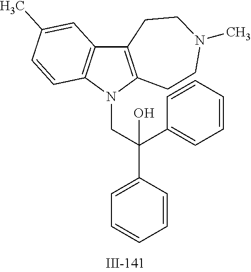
N1(CC(C2=CC=CC=C2)(C2=CC=CC=C2)O)C2=C(C3=C1C=CC(C)=C3)CCN(C)CC2
